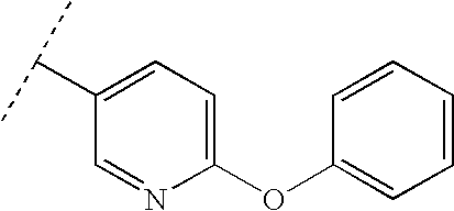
C1(C(C)C)=CC=C(OC2=CC=CC=C2)N=C1
